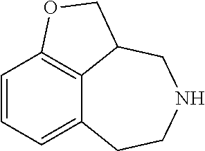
C12=CC=CC3=C1C(CNCC2)CO3
